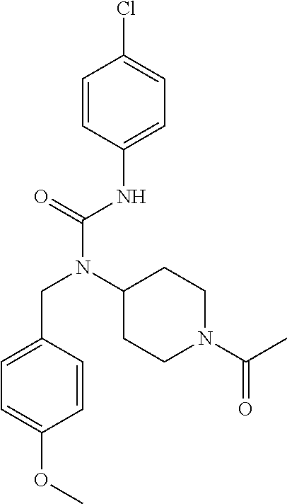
C1=C(NC(N(C2CCN(C(=O)C)CC2)CC2=CC=C(OC)C=C2)=O)C=CC(Cl)=C1
